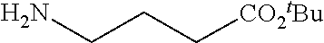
NCCC[CO2tBu]
